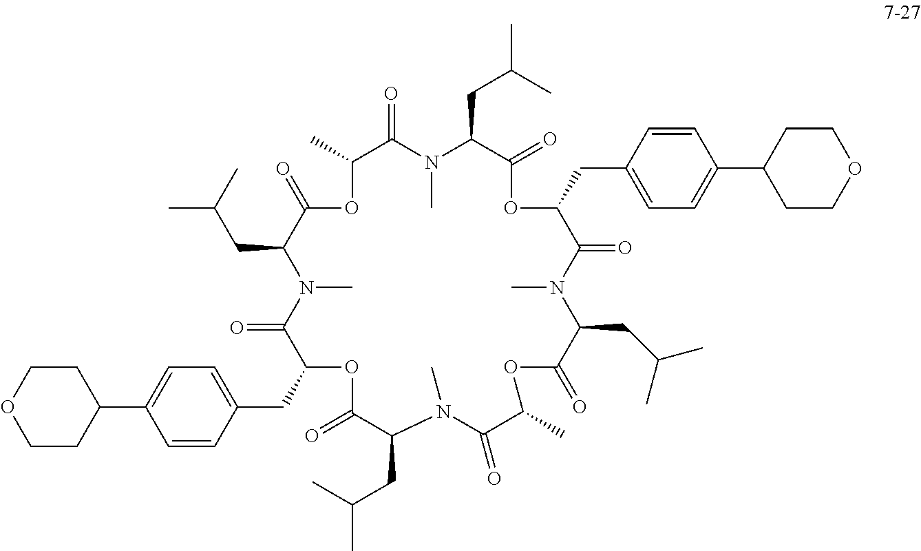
C1=CC(CC2C(=O)N(C)C(CC(C)C)C(=O)OC(C)C(=O)N(C)C(CC(C)C)C(=O)OC(CC3=CC=C(C4CCOCC4)C=C3)C(=O)N(C)C(CC(C)C)C(=O)OC(C)C(=O)N(C)C(CC(C)C)C(=O)O2)=CC=C1C1CCOCC1
